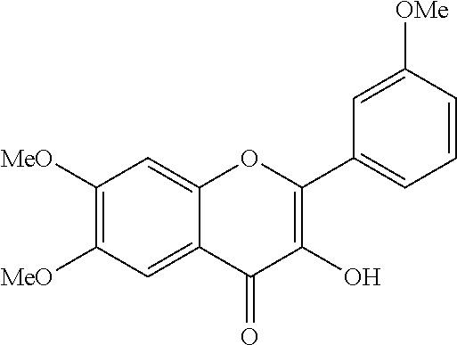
C1([MeO])=C([MeO])C=C2C(=C1)OC(C1=CC=CC([OMe])=C1)=C(O)C2=O
